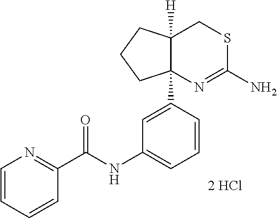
C1=CC=CC(C(NC2=CC=CC(C34N=C(N)SCC3([H])CCC4)=C2)=O)=N1.[2 HCl]
